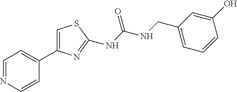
C1=NC=CC(C2=CSC(NC(=O)NCC3=CC=CC(O)=C3)=N2)=C1
